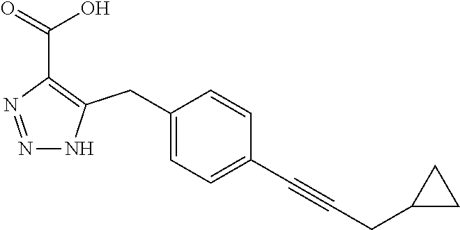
N1=NC(C(=O)O)=C(CC2=CC=C(C#CCC3CC3)C=C2)N1
